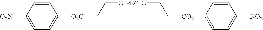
C1=CC([O2N])=CC=C1[O2C]CC[O-PEG-O]CC[CO2]C1=CC=C([NO2])C=C1
